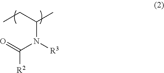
C(CC)(C)N([R3])C(=O)[R2]
